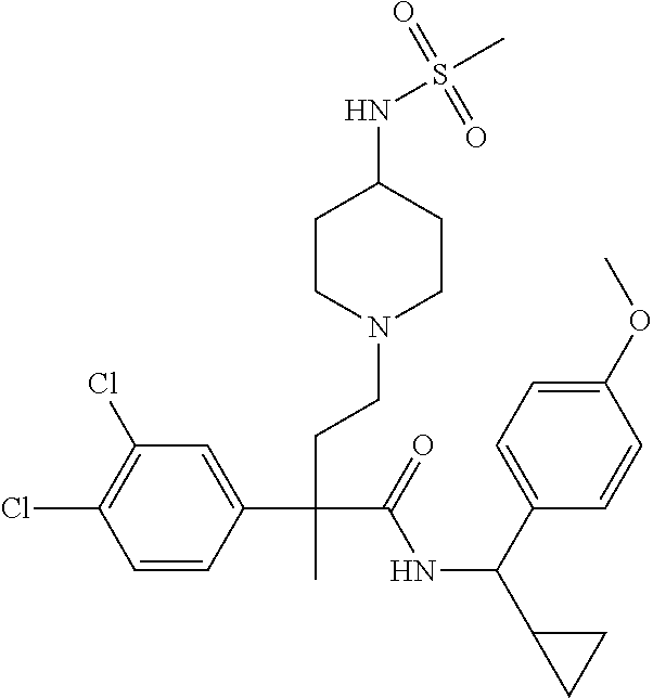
C1=CC(C(CCN2CCC(NS(C)(=O)=O)CC2)(C(=O)NC(C2CC2)C2=CC=C(OC)C=C2)C)=CC(Cl)=C1Cl
